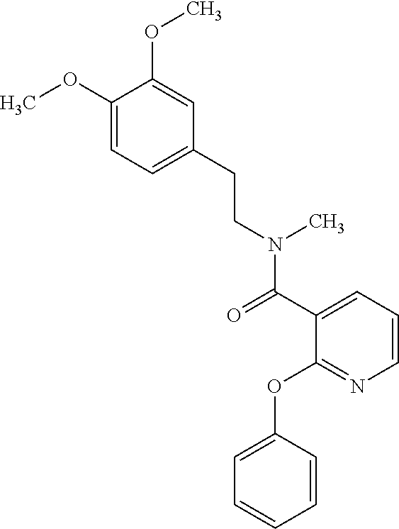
C1=C(CCN(C(C2=CC=CN=C2OC2=CC=CC=C2)=O)C)C=C(OC)C(OC)=C1
